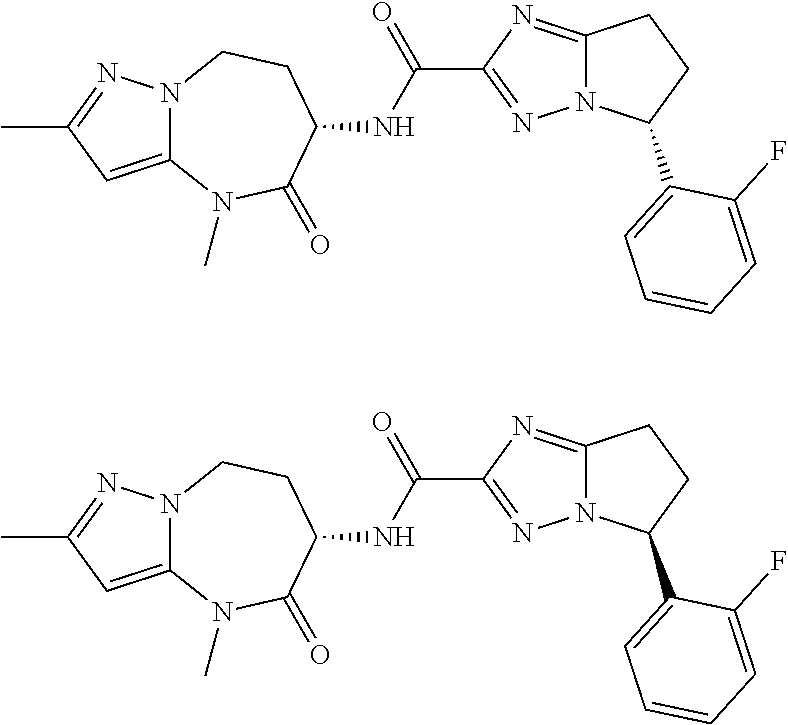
C12=NC(C(=O)NC3CCN4C(=CC(C)=N4)N(C)C3=O)=NN1C(C1=CC=CC=C1F)CC2.C12=NC(C(=O)NC3CCN4C(=CC(C)=N4)N(C)C3=O)=NN1C(C1=CC=CC=C1F)CC2
